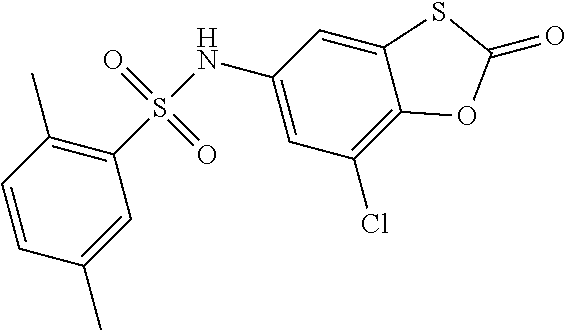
C1=CC(C)=C(S(NC2=CC(Cl)=C3C(=C2)SC(=O)O3)(=O)=O)C=C1C
